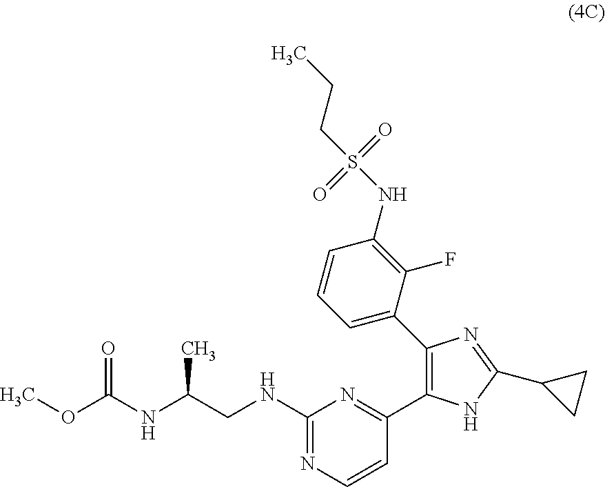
O(C(NC(CNC1=NC=CC(C2=C(C3=CC=CC(NS(CCC)(=O)=O)=C3F)N=C(C3CC3)N2)=N1)C)=O)C
